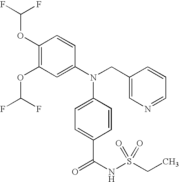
C1(OC(F)F)=C(OC(F)F)C=C(N(CC2=CN=CC=C2)C2=CC=C(C(NS(=O)(=O)CC)=O)C=C2)C=C1
